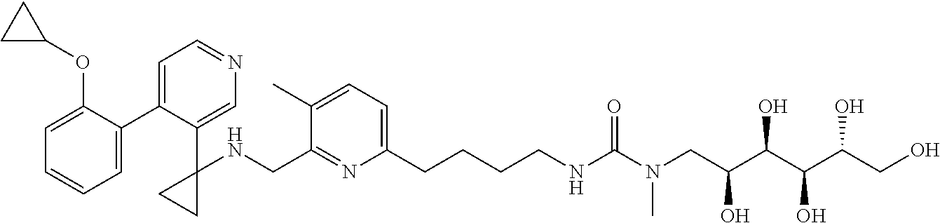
C1=C(OC2CC2)C(C2=CC=NC=C2C2(NCC3=NC(CCCCNC(N(CC(O)C(C(C(CO)O)O)O)C)=O)=CC=C3C)CC2)=CC=C1
